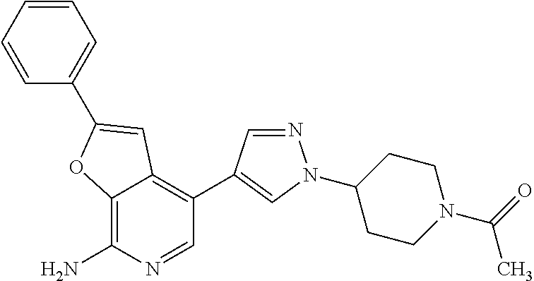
C12=C(N)N=CC(C3=CN(C4CCN(C(=O)C)CC4)N=C3)=C1C=C(C1=CC=CC=C1)O2
